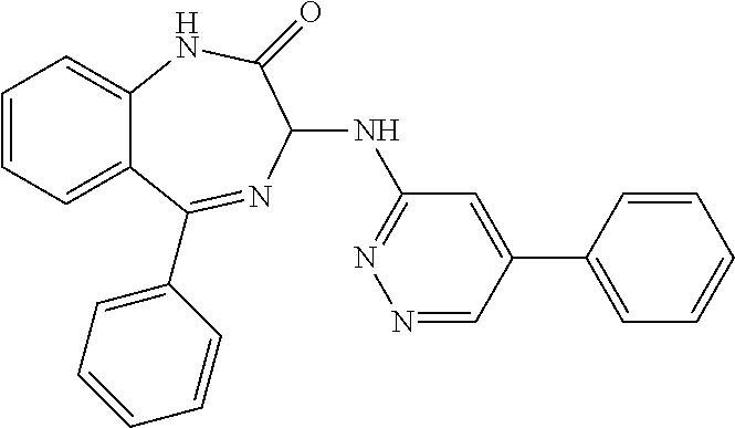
C1=CC=C2C(=C1)NC(=O)C(NC1=NN=CC(C3=CC=CC=C3)=C1)N=C2C1=CC=CC=C1
